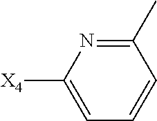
C1(C)=NC([X4])=CC=C1
